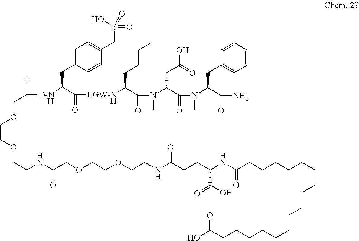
[H].C([D-N    H]C(C([LGW-N]C(CCCC)C(N(C)C(C(=O)N(C(C(N)=O)CC1=CC=CC=C1)C)CC(O)=O)=O)=O)CC1=CC=C(CS(=O)(O)=O)C=C1)(=O)COCCOCCNC(COCCOCCNC(CCC(NC(CCCCCCCCCCCCCCCCC(O)=O)=O)C(=O)O)=O)=O
